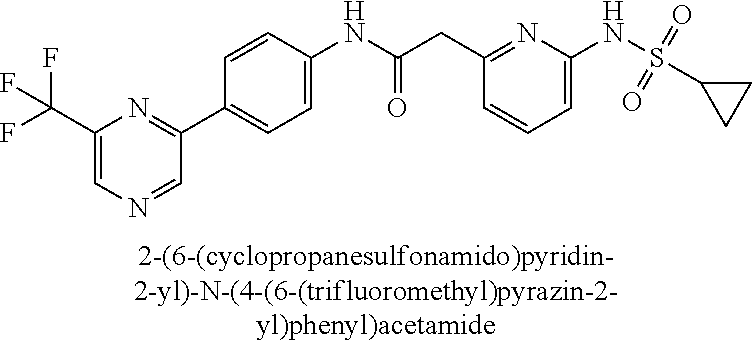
C1(NC(=O)CC2=NC(NS(C3CC3)(=O)=O)=CC=C2)=CC=C(C2=NC(C(F)(F)F)=CN=C2)C=C1
